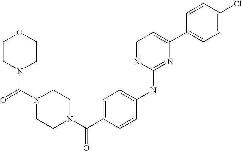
C(N1CCN(C(C2=CC=C(NC3=NC(C4=CC=C(Cl)C=C4)=CC=N3)C=C2)=O)CC1)(N1CCOCC1)=O
